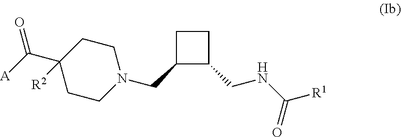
C1(C([A])=O)([R2])CCN(CC2C(CNC([R1])=O)CC2)CC1
